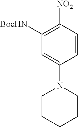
C1([NO2])=C([BocHN])C=C(N2CCCCC2)C=C1
